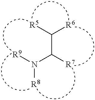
C(C([R7])N([R9])[R8])([R5])[R6]
